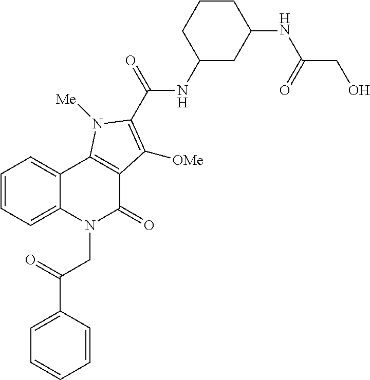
C1=CC(C(=O)CN2C(=O)C3=C(C4=CC=CC=C24)N([Me])C(C(=O)NC2CC(NC(CO)=O)CCC2)=C3[OMe])=CC=C1
